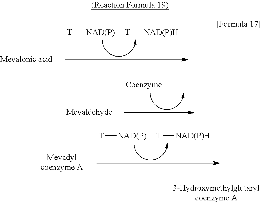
[T][NAD(P)].[T][NAD(P)H].[T][NAD(P)].[T][NAD(P)H]
